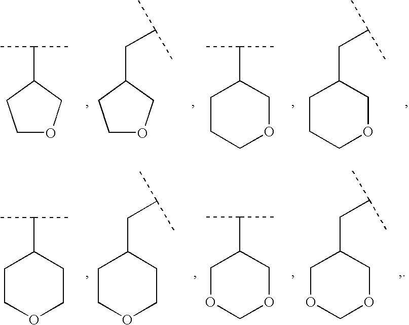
C(C1CCOC1)(C)C.C(C1CCOC1)C(C)C.C(C1CCCOC1)(C)C.C(C1CCCOC1)C(C)C.C(C1CCOCC1)(C)C.C(C1CCOCC1)C(C)C.C(C1COCOC1)(C)C.C(C1COCOC1)C(C)C
